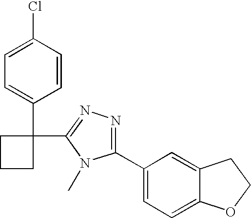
C1=CC(Cl)=CC=C1C1(C2=NN=C(C3=CC=C4C(=C3)CCO4)N2C)CCC1
